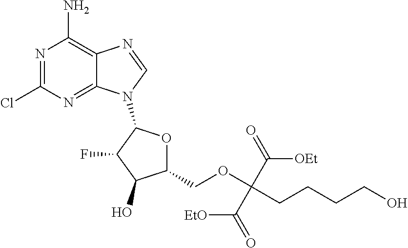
N1=C(Cl)N=C2C(=C1N)N=CN2C1OC(COC(CCCCO)(C(=O)[OEt])C(=O)[EtO])C(O)C1F
